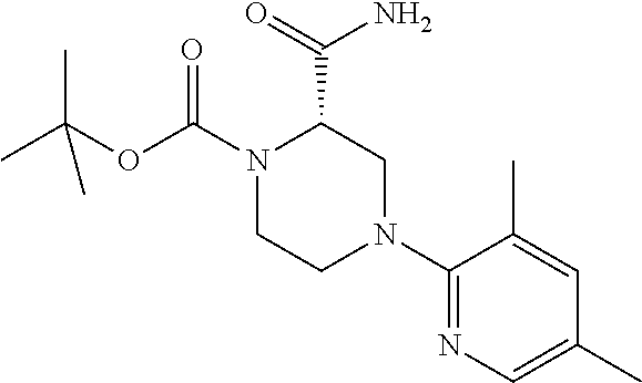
C1(N2CC(C(N)=O)N(C(OC(C)(C)C)=O)CC2)=NC=C(C)C=C1C
